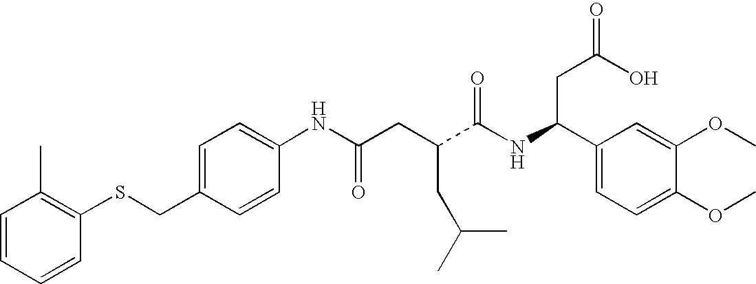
C1=C(CSC2=C(C)C=CC=C2)C=CC(NC(CC(C(NC(C2=CC=C(OC)C(OC)=C2)CC(=O)O)=O)CC(C)C)=O)=C1
